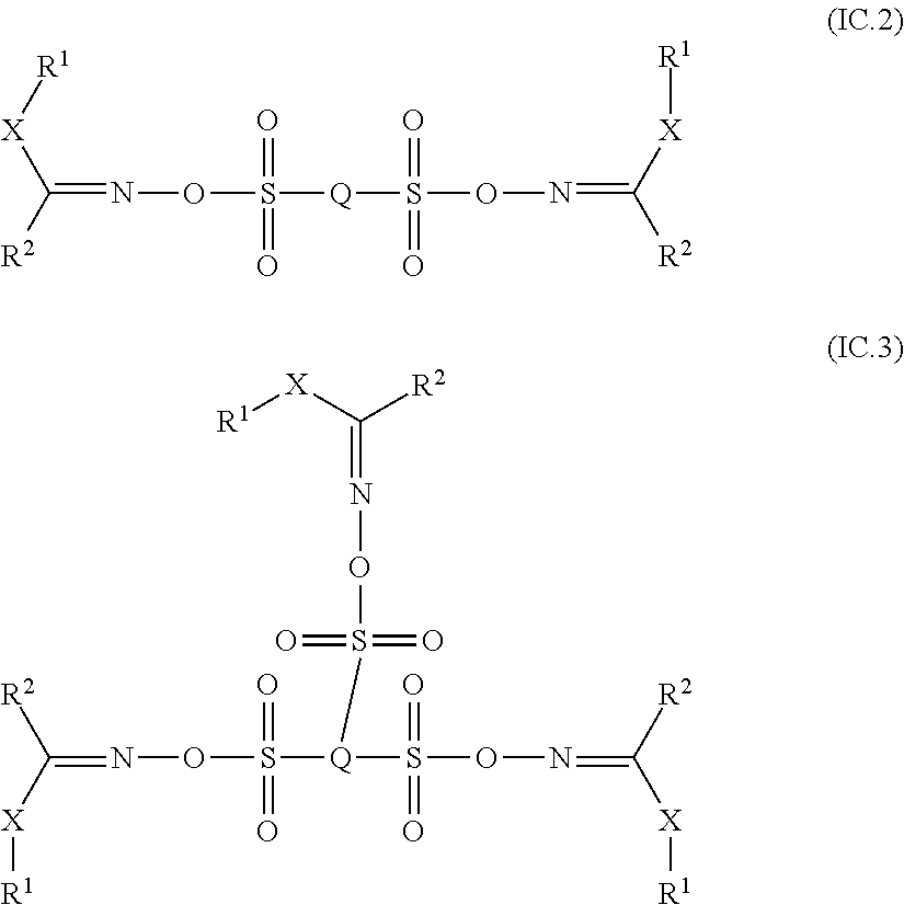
C(=NOS(=O)(=O)[Q]S(ON=C([X][R1])[R2])(=O)=O)([X][R1])[R2].C(=NOS(=O)(=O)[Q](S(ON=C([X][R1])[R2])(=O)=O)S(=O)(=O)ON=C([X][R1])[R2])([X][R1])[R2]
